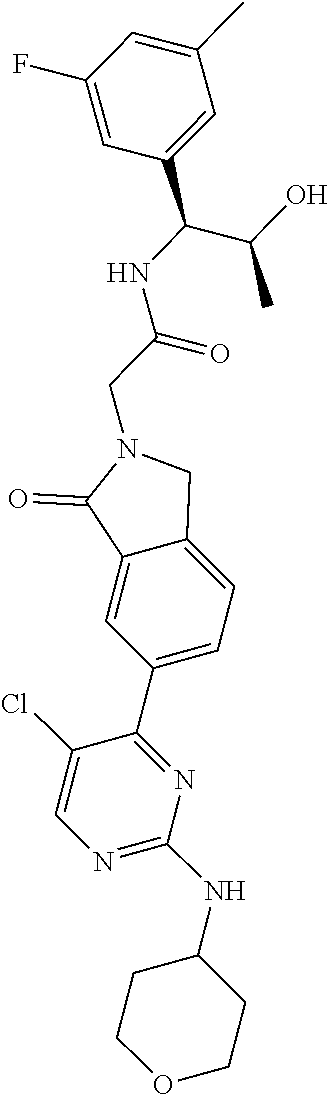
N1=C(NC2CCOCC2)N=C(C2=CC=C3C(=C2)C(=O)N(CC(=O)NC(C(C)O)C2=CC(C)=CC(F)=C2)C3)C(Cl)=C1
